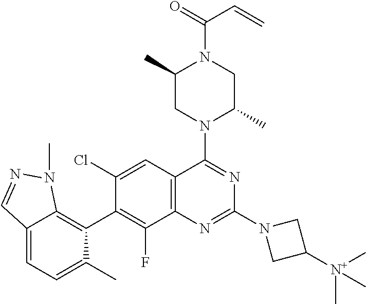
C12=CC=C(C)C(C3=C(F)C4=C(C=C3Cl)C(N3C(C)CN(C(=O)C=C)C(C)C3)=NC(N3CC([N+](C)(C)C)C3)=N4)=C1N(C)N=C2
